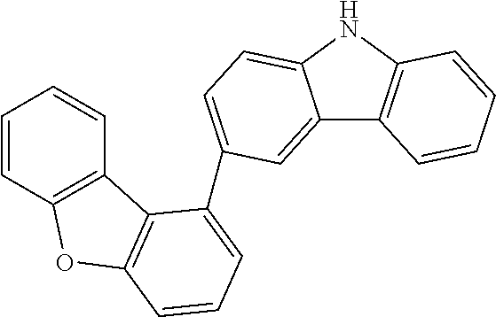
C12=CC(C3=CC=CC4=C3C3=C(C=CC=C3)O4)=CC=C1NC1=C2C=CC=C1
